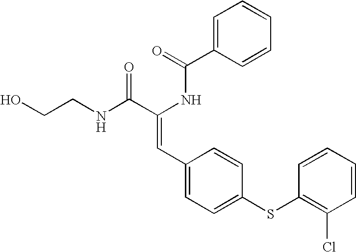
C1=C(C(=O)NC(C(NCCO)=O)=CC2=CC=C(SC3=C(Cl)C=CC=C3)C=C2)C=CC=C1
